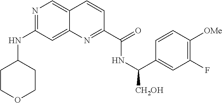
N1=C(NC2CCOCC2)C=C2C(=C1)C=CC(C(=O)NC([CH2OH])C1=CC(F)=C([OMe])C=C1)=N2
